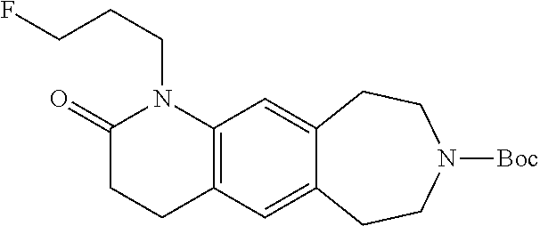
C(CN1C(=O)CCC2=C1C=C1C(=C2)CCN([Boc])CC1)CF
